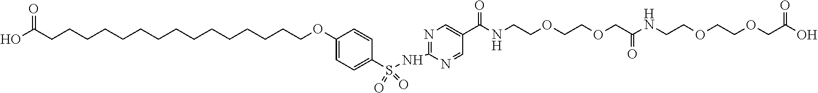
C1(S(NC2=NC=C(C(=O)NCCOCCOCC(NCCOCCOCC(O)=O)=O)C=N2)(=O)=O)=CC=C(OCCCCCCCCCCCCCCCC(O)=O)C=C1
